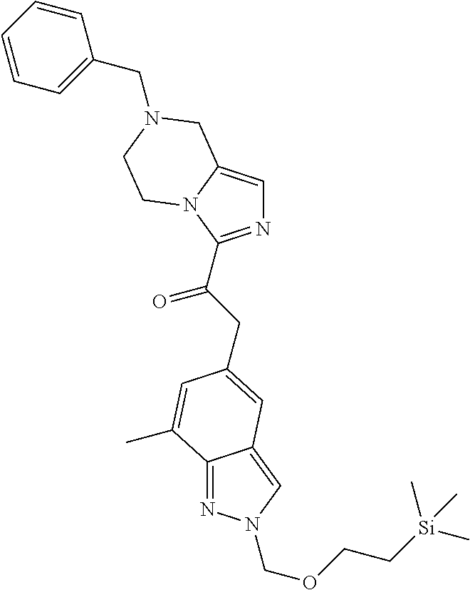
N1=C(C(CC2=CC3=CN(COCC[Si](C)(C)C)N=C3C(C)=C2)=O)N2C(=C1)CN(CC1=CC=CC=C1)CC2
